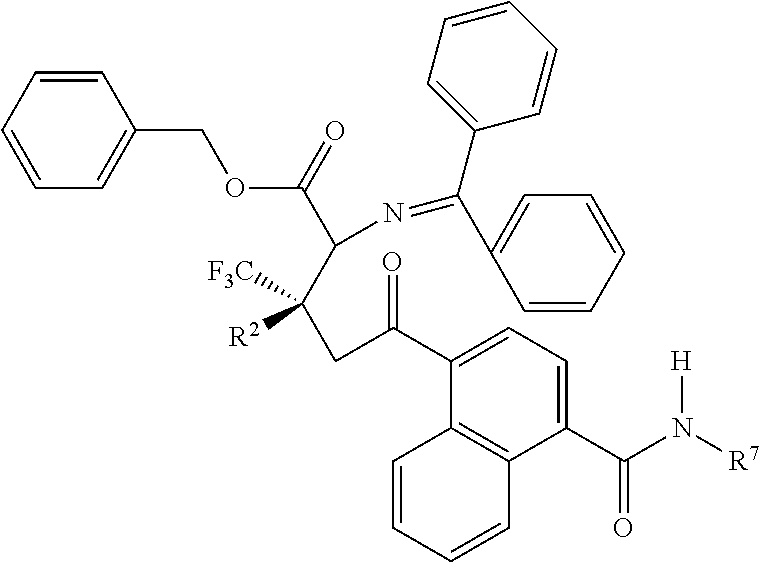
C1(C(N([R7])[H])=O)=CC=C(C(CC(C(N=C(C2=CC=CC=C2)C2=CC=CC=C2)C(=O)OCC2=CC=CC=C2)([F3C])[R2])=O)C2=C1C=CC=C2
